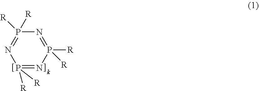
N1=P([R])([R])N=P([R])([R])N=P1([R])[R]
